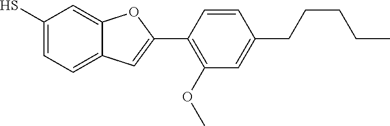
C1(S)=CC=C2C(=C1)OC(C1=C(OC)C=C(CCCCC)C=C1)=C2
